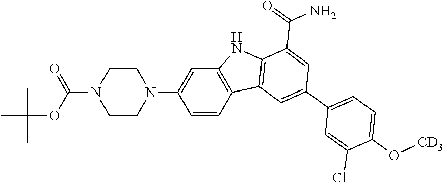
C1=C(N2CCN(C(OC(C)(C)C)=O)CC2)C=CC2=C1NC1=C2C=C(C2=CC=C(O[CD3])C(Cl)=C2)C=C1C(=O)N
